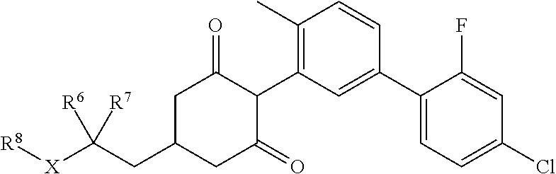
C1(C)=C(C2C(=O)CC(CC([X][R8])([R6])[R7])CC2=O)C=C(C2=CC=C(Cl)C=C2F)C=C1
